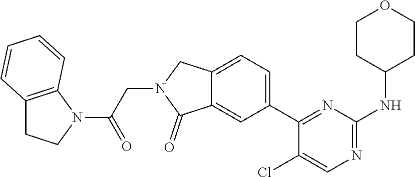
C1=CC2=C(C=C1)N(C(CN1CC3=CC=C(C4=NC(NC5CCOCC5)=NC=C4Cl)C=C3C1=O)=O)CC2
